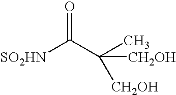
O=C(C(C)([CH2OH])[CH2OH])[SO2HN]
